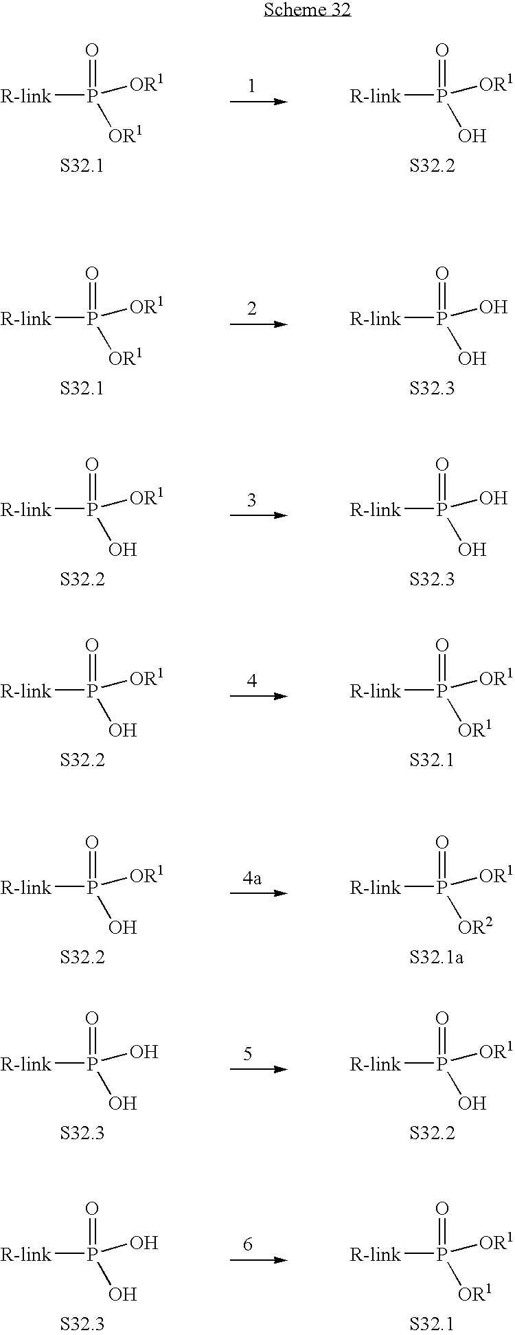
[R-link]P(=O)([OR1])[OR1].[R-link]P(=O)(O)[OR1].[R-link]P(=O)([OR1])[OR1].[R-link]P(=O)(O)O.[R-link]P(=O)(O)[OR1].[R-link]P(=O)(O)O.[R-link]P(=O)(O)[OR1].[R-link]P(=O)([OR1])[OR1].[R-link]P(=O)(O)[OR1].[R-link]P(=O)([OR2])[OR1].[R-link]P(=O)(O)O.[R-link]P(=O)(O)[OR1].[R-link]P(=O)(O)O.[R-link]P(=O)([OR1])[OR1]
